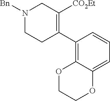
C1(C2=C([CO2Et])CN([Bn])CC2)=C2C(=CC=C1)OCCO2
